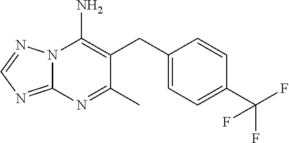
N12C(=NC=N1)N=C(C)C(CC1=CC=C(C(F)(F)F)C=C1)=C2N
